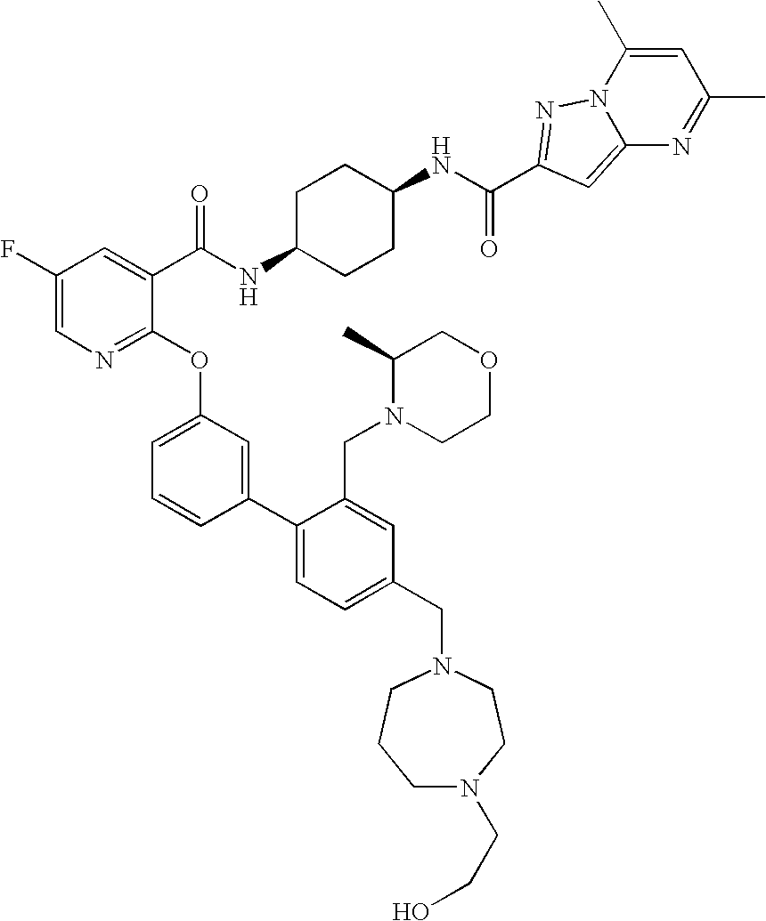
C12=CC(C(NC3CCC(NC(C4=CC(F)=CN=C4OC4=CC=CC(C5=CC=C(CN6CCCN(CCO)CC6)C=C5CN5CCOCC5C)=C4)=O)CC3)=O)=NN1C(C)=CC(C)=N2
